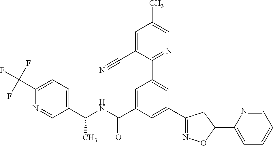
C1(C(NC(=O)C2=CC(C3=NC=C(C)C=C3C#N)=CC(C3=NOC(C4=CC=CC=N4)C3)=C2)C)=CC=C(C(F)(F)F)N=C1
